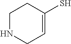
C1NCC=C(S)C1
